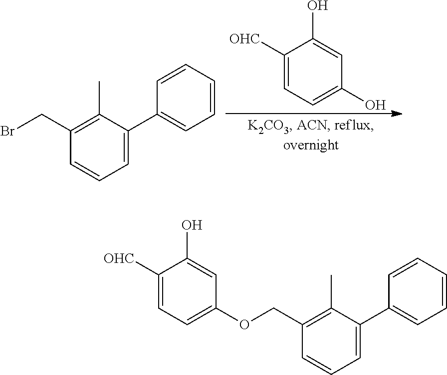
C1([OHC])=CC=C(O)C=C1O.BrCC1=C(C)C(C2=CC=CC=C2)=CC=C1.O(CC1=C(C)C(C2=CC=CC=C2)=CC=C1)C1=CC=C([OHC])C(O)=C1
